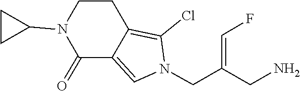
C1(=O)C2=CN(CC(CN)=CF)C(Cl)=C2CCN1C1CC1
